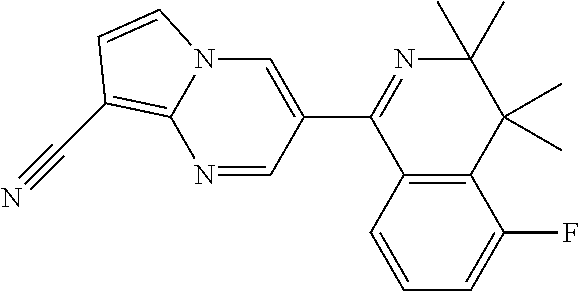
C12=C(C=CC=C1F)C(C1=CN3C(=C(C#N)C=C3)N=C1)=NC(C)(C)C2(C)C
